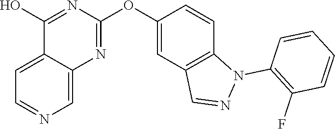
C12=CC=NC=C1N=C(OC1=CC3=C(C=C1)N(C1=C(F)C=CC=C1)N=C3)N=C2O
